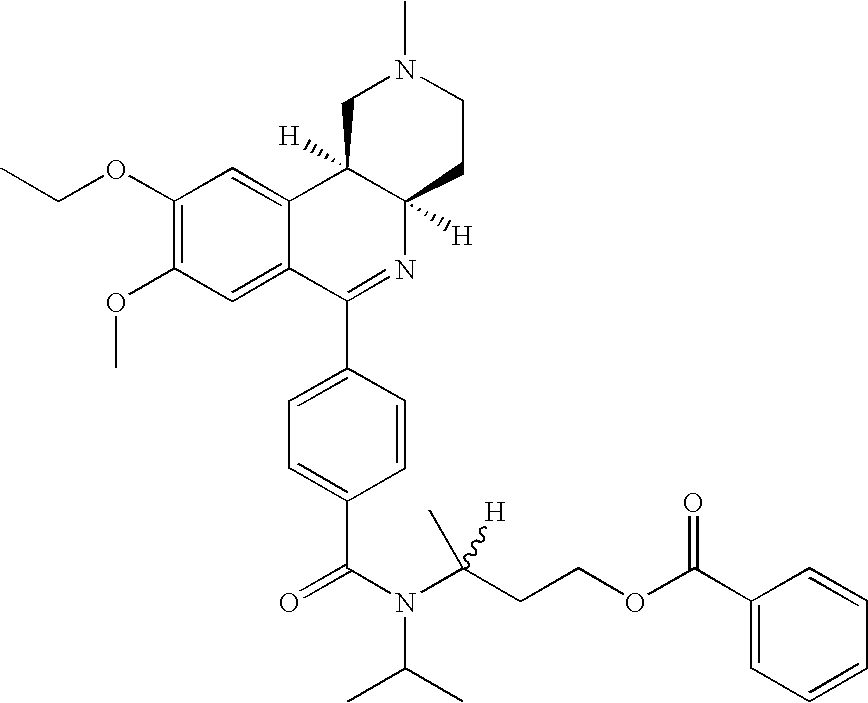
C1(OCC)=C(OC)C=C2C(=C1)C1([H])C([H])(N=C2C2=CC=C(C(N(C(CCOC(C3=CC=CC=C3)=O)(C)[H])C(C)C)=O)C=C2)CCN(C)C1
